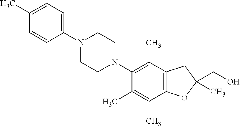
C1(C)=CC=C(N2CCN(C3=C(C)C4=C(C(C)=C3C)OC(CO)(C)C4)CC2)C=C1
